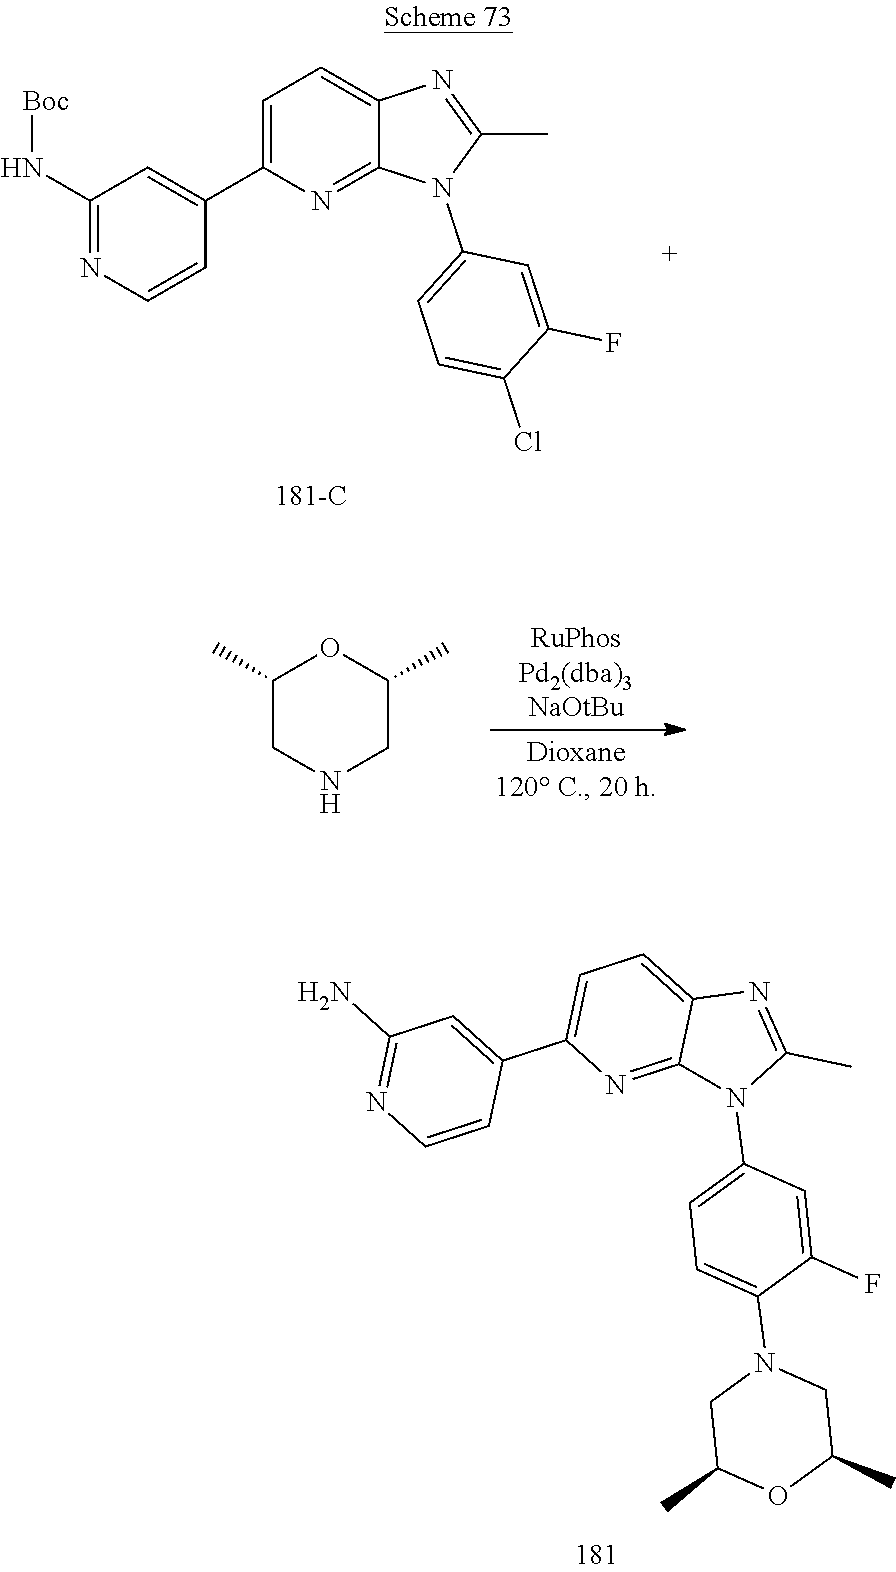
C1=C(C2=CC(N[Boc])=NC=C2)N=C2C(=C1)N=C(C)N2C1=CC=C(Cl)C(F)=C1.C1(C)CNCC(C)O1.C12=NC(C3=CC(N)=NC=C3)=CC=C1N=C(C)N2C1=CC=C(N2CC(C)OC(C)C2)C(F)=C1
